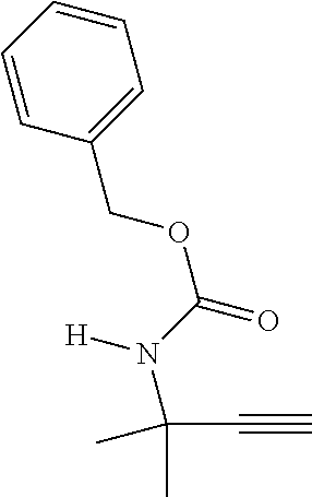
C1=CC=CC=C1COC(=O)N(C(C#C)(C)C)[H]
